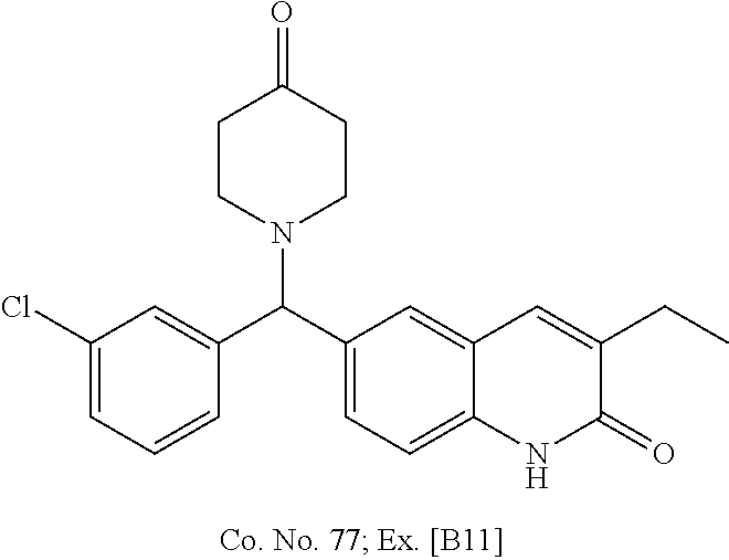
ClC1=CC=CC(C(C2=CC=C3C(=C2)C=C(CC)C(=O)N3)N2CCC(=O)CC2)=C1
